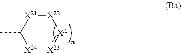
C1(C)[X24][X23]:[XA][X22][X21]1
